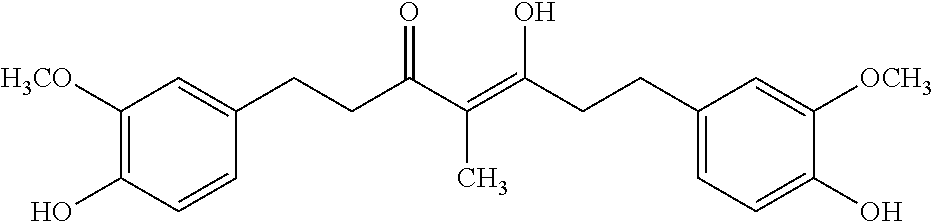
C1([H3CO])=C(O)C=CC(CCC(C(=C(CCC2=CC=C(O)C([OCH3])=C2)O)C)=O)=C1
